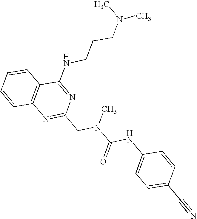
C1=CC2=C(C=C1)C(NCCCN(C)C)=NC(CN(C(NC1=CC=C(C#N)C=C1)=O)C)=N2
